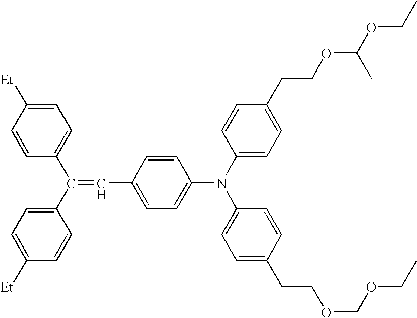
C1=CC([Et])=CC=C1C(C1=CC=C([Et])C=C1)=CC1=CC=C(N(C2=CC=C(CCOCOCC)C=C2)C2=CC=C(CCOC(OCC)C)C=C2)C=C1
